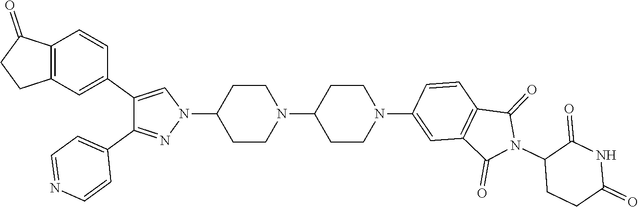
N1(C2CCN(C3CCN(C4=CC5=C(C=C4)C(=O)N(C4CCC(=O)NC4=O)C5=O)CC3)CC2)N=C(C2=CC=NC=C2)C(C2=CC3=C(C=C2)C(=O)CC3)=C1
